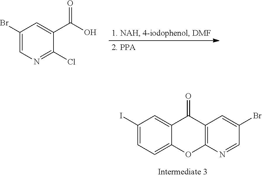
C1(I)=CC=C2C(=C1)C(=O)C1=C(O2)N=CC(Br)=C1.BrC1=CN=C(Cl)C(C(O)=O)=C1
